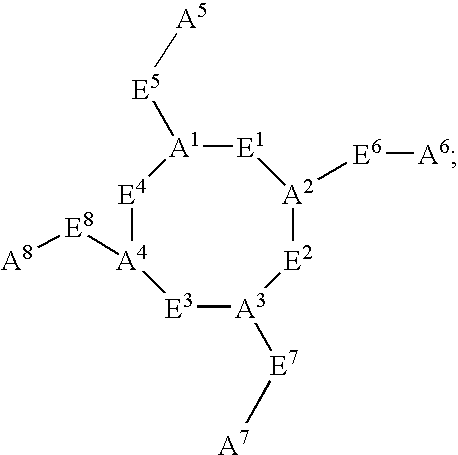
[E4]1[A4]([E8][A8])[E3][A3]([E7][A7])[E2][A2]([E6][A6])[E1][A1]1[E5][A5]
